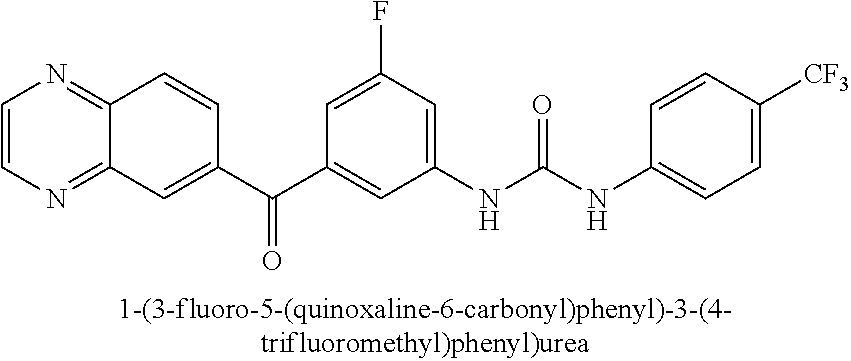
C1([CF3])=CC=C(NC(NC2=CC(F)=CC(C(C3=CC4=NC=CN=C4C=C3)=O)=C2)=O)C=C1
